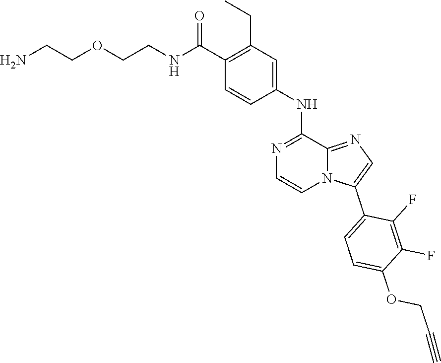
O=C(NCCOCCN)C1=C(CC)C=C(NC2=NC=CN3C2=NC=C3C2=CC=C(OCC#C)C(F)=C2F)C=C1
